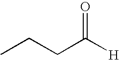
C(CC)C([H])=O
